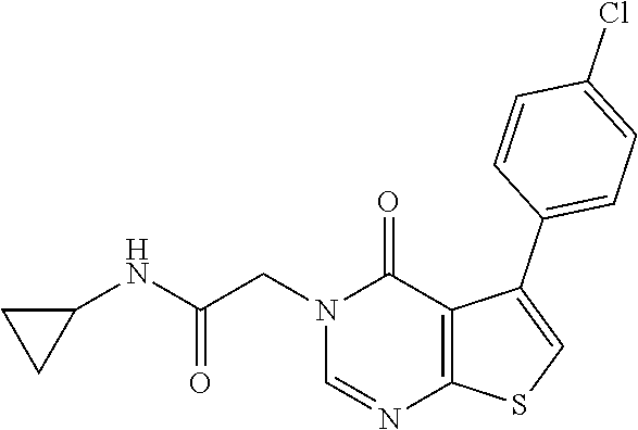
N1(CC(NC2CC2)=O)C=NC2=C(C(C3=CC=C(Cl)C=C3)=CS2)C1=O
